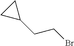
C(CBr)C1CC1
